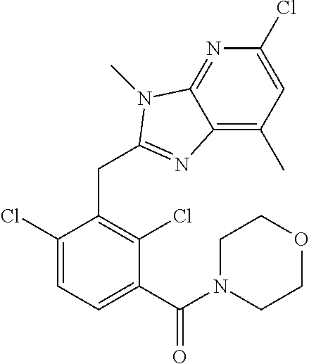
C1(Cl)=CC(C)=C2C(=N1)N(C)C(CC1=C(Cl)C(C(N3CCOCC3)=O)=CC=C1Cl)=N2
